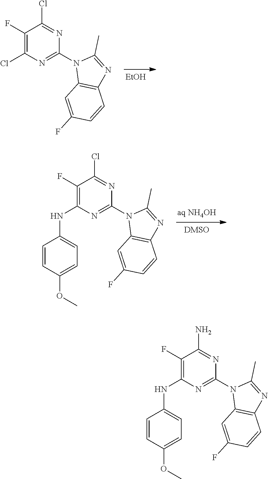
C1(F)=C(Cl)N=C(N2C3=C(N=C2C)C=CC(F)=C3)N=C1Cl.[EtOH].[DMSO].C1(F)=C(NC2=CC=C(OC)C=C2)N=C(N2C3=C(N=C2C)C=CC(F)=C3)N=C1Cl.C1(F)=C(NC2=CC=C(OC)C=C2)N=C(N2C3=C(N=C2C)C=CC(F)=C3)N=C1N
